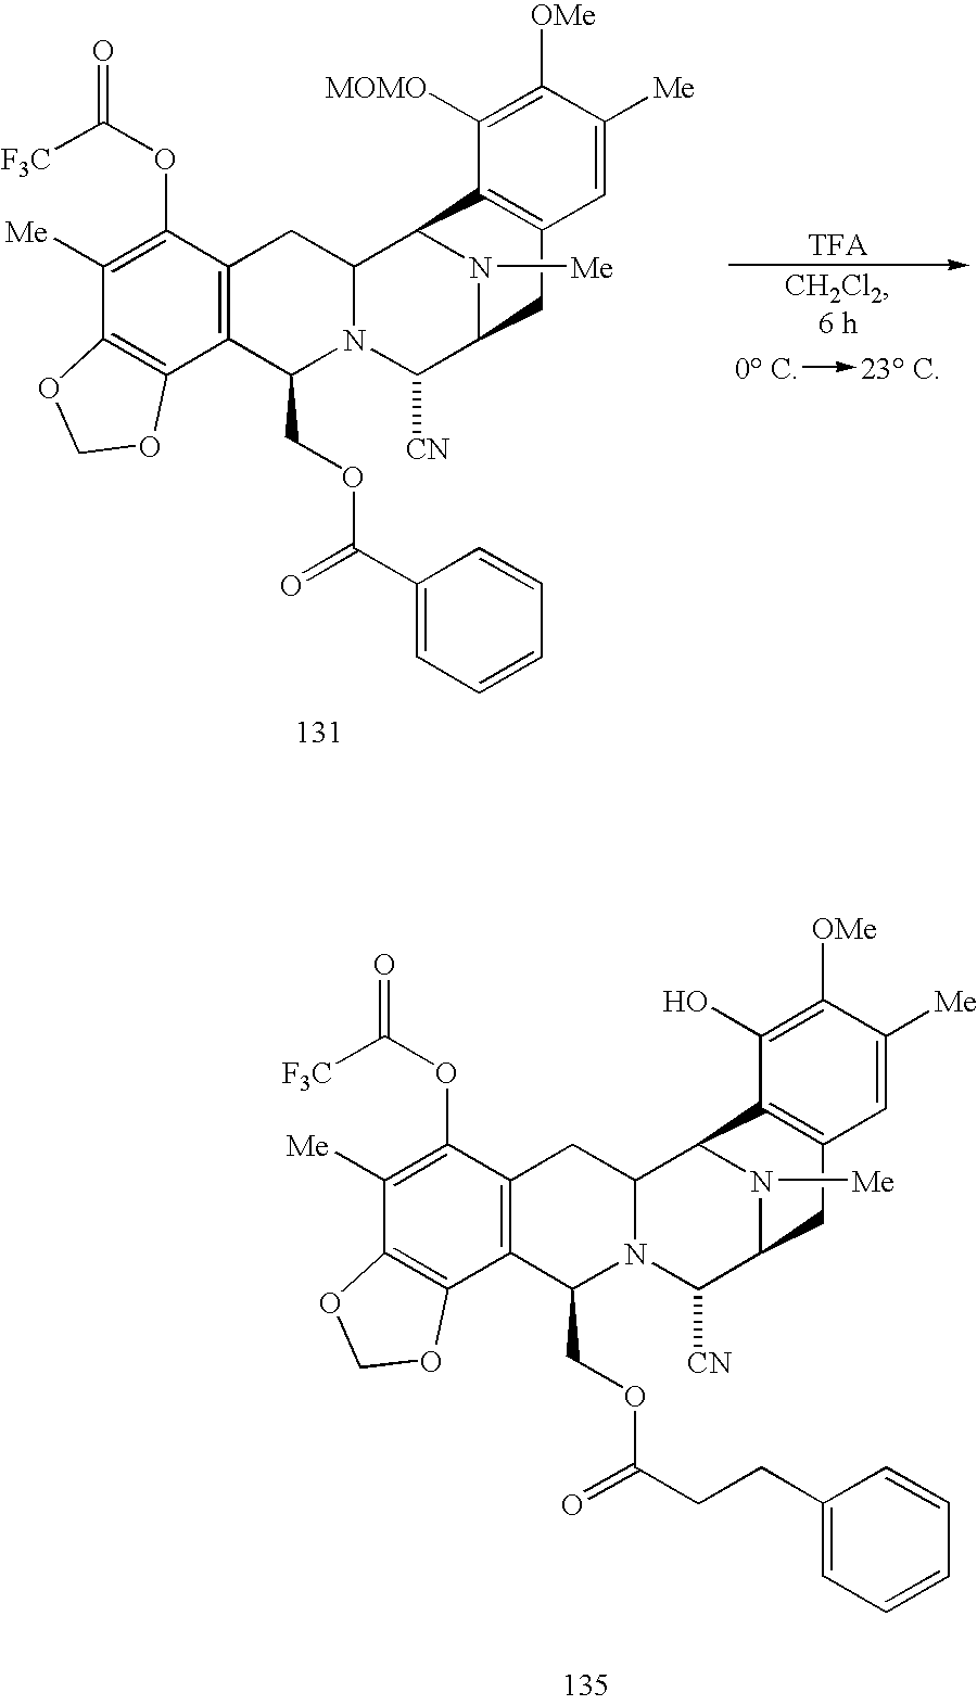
C1([Me])=C(OC(=O)[F3C])C2=C(C3=C1OCO3)C(COC(CCC1=CC=CC=C1)=O)N1C(C2)C2N([Me])C(C1[CN])CC1=C2C(O)=C([OMe])C([Me])=C1.C1([Me])=C(OC(=O)[F3C])C2=C(C3=C1OCO3)C(COC(=O)C1=CC=CC=C1)N1C(C2)C2N([Me])C(C1[CN])CC1=C2C([MOMO])=C([OMe])C([Me])=C1.[TFA].[0 C]->[23 C]
